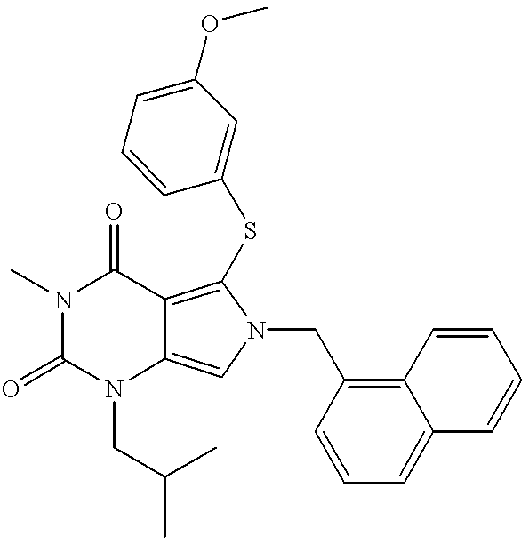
N1(C)C(=O)N(CC(C)C)C2=CN(CC3=C4C(=CC=C3)C=CC=C4)C(SC3=CC(OC)=CC=C3)=C2C1=O
